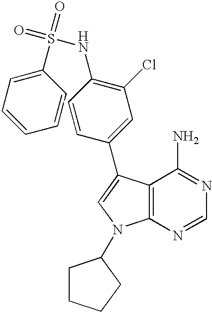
C1=CC=C(S(=O)(=O)NC2=C(Cl)C=C(C3=CN(C4CCCC4)C4=C3C(N)=NC=N4)C=C2)C=C1
